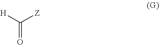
[H]C([Z])=O
